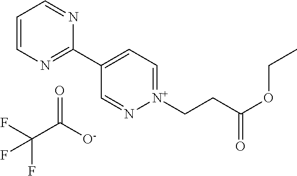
C1=CN=C(C2=CC=[N+](CCC(OCC)=O)N=C2)N=C1.O=C(C(F)(F)F)[O-]
